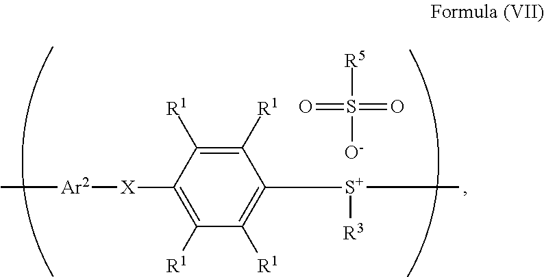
C1([R1])=C([R1])C([X][Ar2]C)=C([R1])C([R1])=C1[S+]([R3])C.[R5]S(=O)([O-])=O
